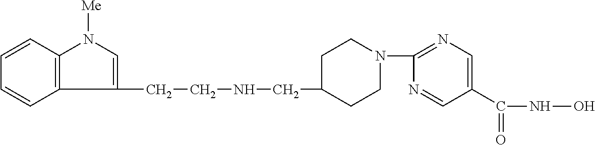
C1(CCNCC2CCN(C3=NC=C(C(NO)=O)C=N3)CC2)=CN([Me])C2=C1C=CC=C2
